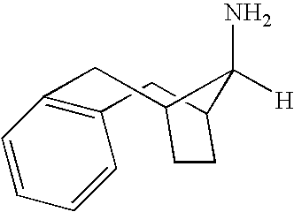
C12=C(C=CC=C1)CC1C(N)([H])C(C2)CC1
